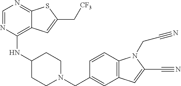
C1=NC(NC2CCN(CC3=CC4=C(C=C3)N(CC#N)C(C#N)=C4)CC2)=C2C(=N1)SC(C[CF3])=C2
